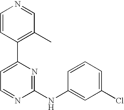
C1=CC(C2=CC=NC(NC3=CC(Cl)=CC=C3)=N2)=C(C)C=N1
